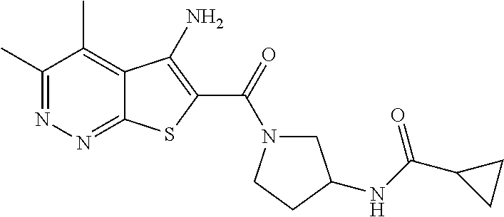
C1(C)=NN=C2C(=C1C)C(N)=C(C(=O)N1CC(NC(C3CC3)=O)CC1)S2
